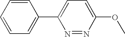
C1(C2=CC=CC=C2)=CC=C(OC)N=N1
